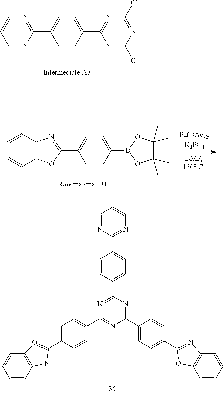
C12=C(C=CC=C1)N=C(C1=CC=C(B3OC(C)(C)C(C)(C)O3)C=C1)O2.C1=C(C2=NC=CC=N2)C=CC(C2=NC(Cl)=NC(Cl)=N2)=C1.C1(C2=CC=C(C3=NC4=C(O3)C=CC=C4)C=C2)=NC(C2=CC=C(C3=NC=CC=N3)C=C2)=NC(C2=CC=C(C3=OC4=C(N3)C=CC=C4)C=C2)=N1
